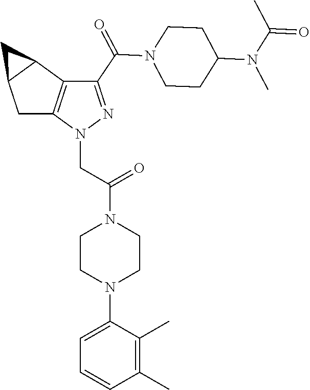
C(=O)(N1CCC(N(C(=O)C)C)CC1)C1=NN(CC(=O)N2CCN(C3=CC=CC(C)=C3C)CC2)C2=C1C1C(C2)C1
